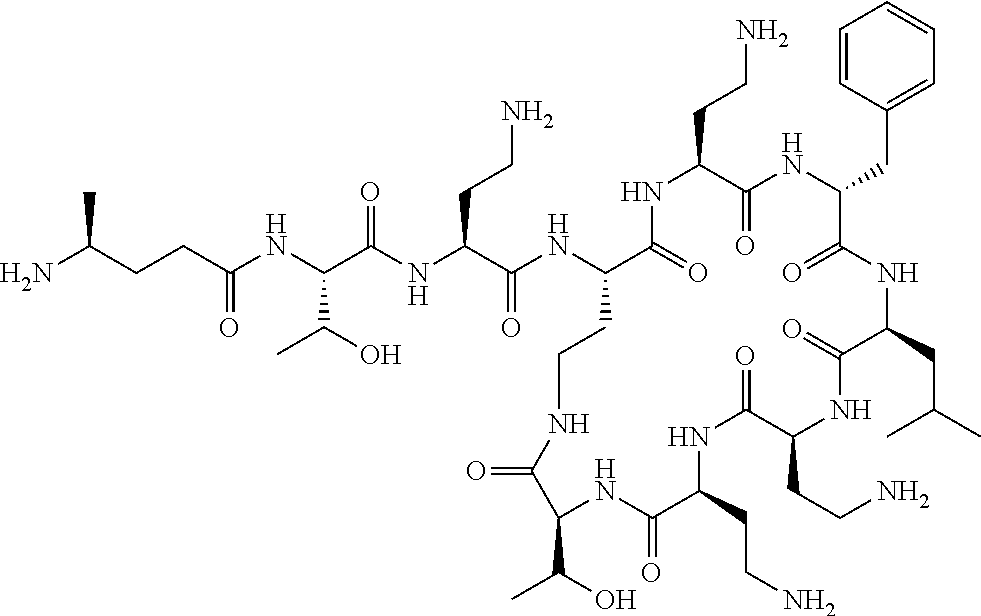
C(NC(C(NC(C(NC1C(=O)NC(CCN)C(=O)NC(CC2=CC=CC=C2)C(=O)NC(CC(C)C)C(=O)NC(CCN)C(=O)NC(CCN)C(=O)NC(C(O)C)C(=O)NCC1)=O)CCN)=O)C(O)C)(=O)CCC(N)C
